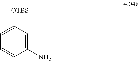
C1(N)=CC([OTBS])=CC=C1
